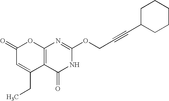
C12=C(C(=O)NC(OCC#CC3CCCCC3)=N1)C(CC)=CC(=O)O2
